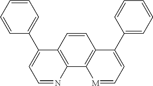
C1=CC=CC(C2=CC=NC3=C2C=CC2=C3[M]=CC=C2C2=CC=CC=C2)=C1
